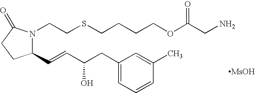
C1(C=CC(CC2=CC=CC(C)=C2)O)N(CCSCCCCOC(CN)=O)C(=O)CC1.[MsOH]
